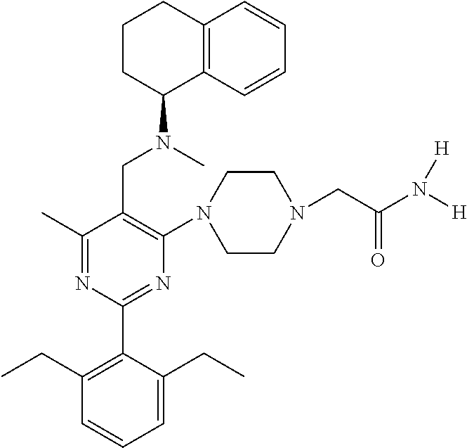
C1(C)=NC(C2=C(CC)C=CC=C2CC)=NC(N2CCN(CC(N([H])[H])=O)CC2)=C1CN(C)C1C2=C(CCC1)C=CC=C2
